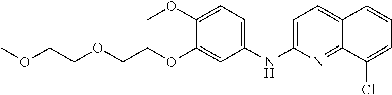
COC1=CC=C(NC2=CC=C3C(=N2)C(Cl)=CC=C3)C=C1OCCOCCOC
